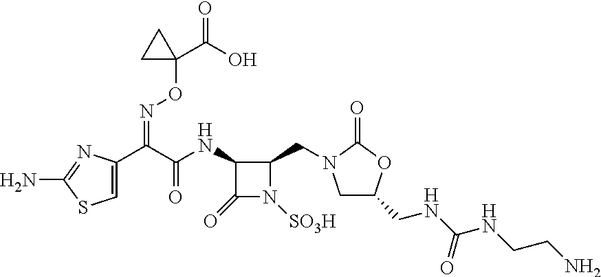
C1(NC(C(C2=CSC(N)=N2)=NOC2(C(=O)O)CC2)=O)C(=O)N([SO3H])C1CN1CC(CNC(NCCN)=O)OC1=O
